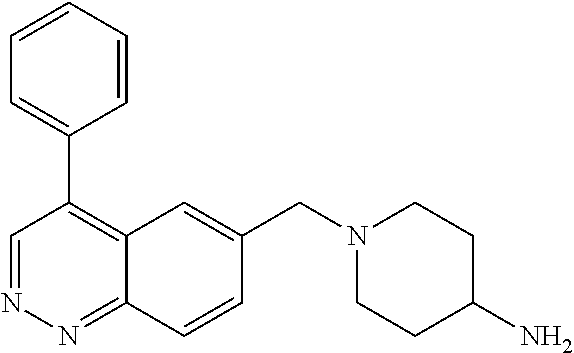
C1=CC=CC(C2=C3C(=NN=C2)C=CC(CN2CCC(N)CC2)=C3)=C1
